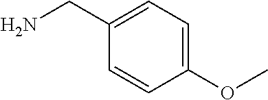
C1(OC)=CC=C(CN)C=C1
